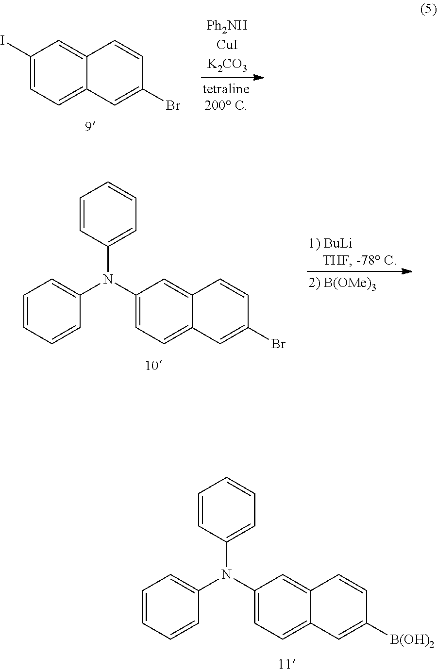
C1(I)=CC=C2C(=C1)C=CC(Br)=C2.C1(N(C2=CC=CC=C2)C2=CC=CC=C2)=CC=C2C(=C1)C=CC(Br)=C2.C1(N(C2=CC=CC=C2)C2=CC=CC=C2)=CC=C2C(=C1)C=CC([B(OH)2])=C2
